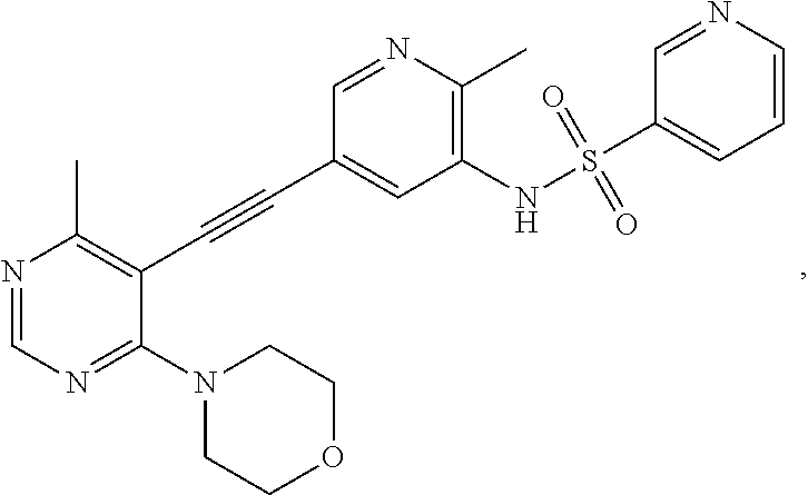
N1=CN=C(N2CCOCC2)C(C#CC2=CC(NS(=O)(=O)C3=CC=CN=C3)=C(C)N=C2)=C1C
